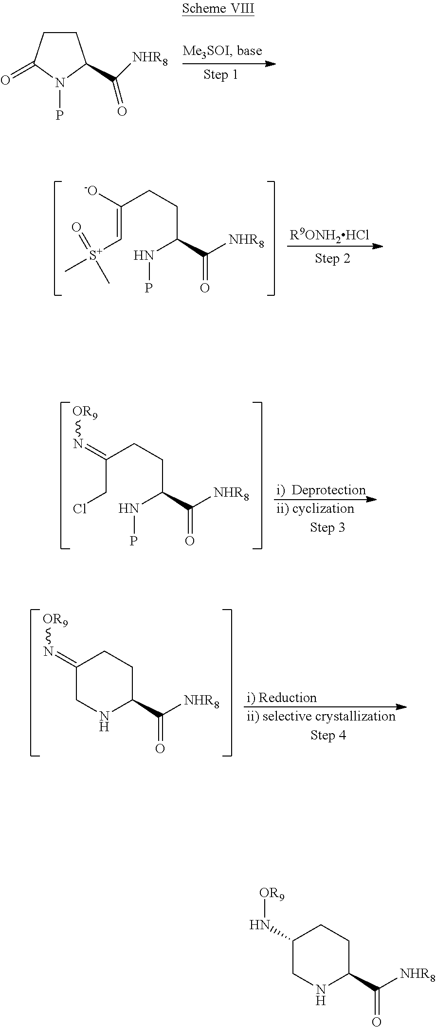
C1(N[OR9])CNC(C(=O)[NHR8])CC1.C1CC(=O)N(P)C1C([NHR8])=O.C(=C[S+](C)(C)=O)(CCC(NP)C(=O)[NHR8])[-O].[R9ONH2HCl].C(CCl)(CCC(NP)C(=O)[NHR8])=N[OR9].[i)  Deprotection].[ii) cyclization].C1(=N[OR9])CNC(C(=O)[NHR8])CC1.[i) Reduction].[ii) selective crystallization]
